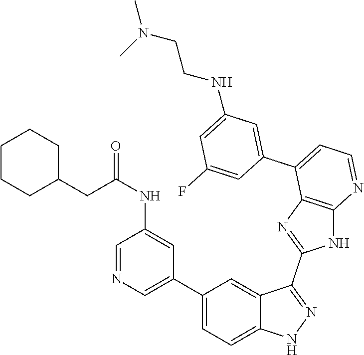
C1(C2=CC=C3C(=C2)C(C2=NC4=C(N2)N=CC=C4C2=CC(NCCN(C)C)=CC(F)=C2)=NN3)=CN=CC(NC(CC2CCCCC2)=O)=C1
